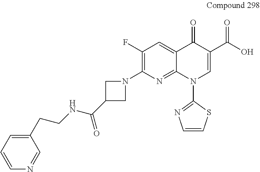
C1(F)=C(N2CC(C(=O)NCCC3=CC=CN=C3)C2)N=C2C(=C1)C(=O)C(C(=O)O)=CN2C1=NC=CS1
